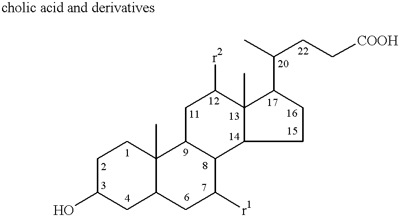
C1C(O)CC2C(C)(C1)C1C(C([r1])C2)C2C(C)(C([r2])C1)C(C(C)CC[COOH])CC2
